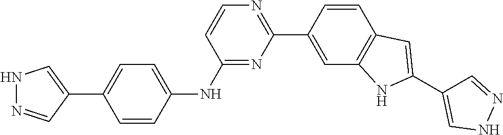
N1=C(NC2=CC=C(C3=CNN=C3)C=C2)C=CN=C1C1=CC2=C(C=C1)C=C(C1=CNN=C1)N2
